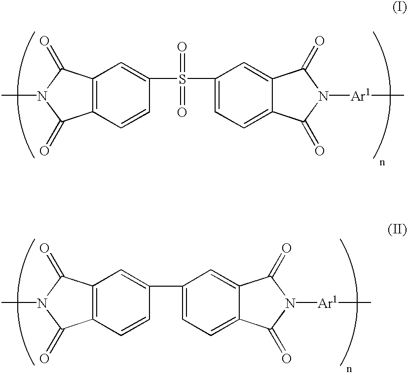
CN1C(=O)C2=C(C1=O)C=C(S(=O)(=O)C1=CC=C3C(=C1)C(=O)N([Ar1]C)C3=O)C=C2.CN1C(=O)C2=C(C1=O)C=C(C1=CC=C3C(=C1)C(=O)N([Ar1]C)C3=O)C=C2
